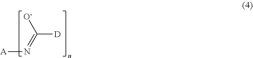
[O-]C(=N[A])[D]
